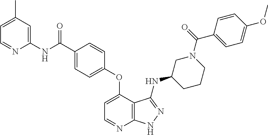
C1=C(C(NC2=CC(C)=CC=N2)=O)C=CC(OC2=CC=NC3=C2C(NC2CCCN(C(=O)C4=CC=C(OC)C=C4)C2)=NN3)=C1
